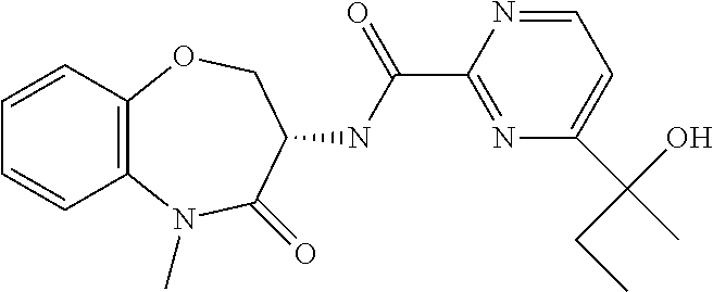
C1=CC2=C(C=C1)N(C)C(=O)C(NC(C1=NC(C(CC)(C)O)=CC=N1)=O)CO2
